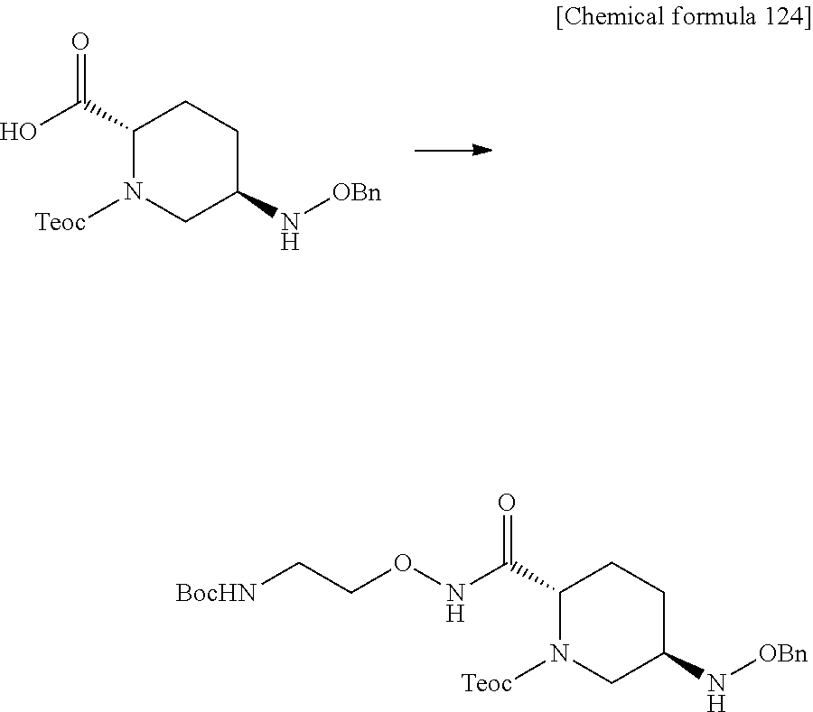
C1C(C(=O)O)N([Teoc])CC(N[OBn])C1.C1C(C(=O)NOCC[BocHN])N([Teoc])CC(N[OBn])C1
